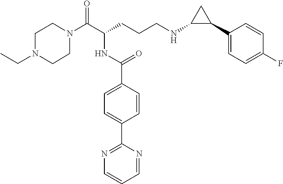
C1N(C(C(CCCNC2C(C3=CC=C(F)C=C3)C2)NC(C2=CC=C(C3=NC=CC=N3)C=C2)=O)=O)CCN(CC)C1
